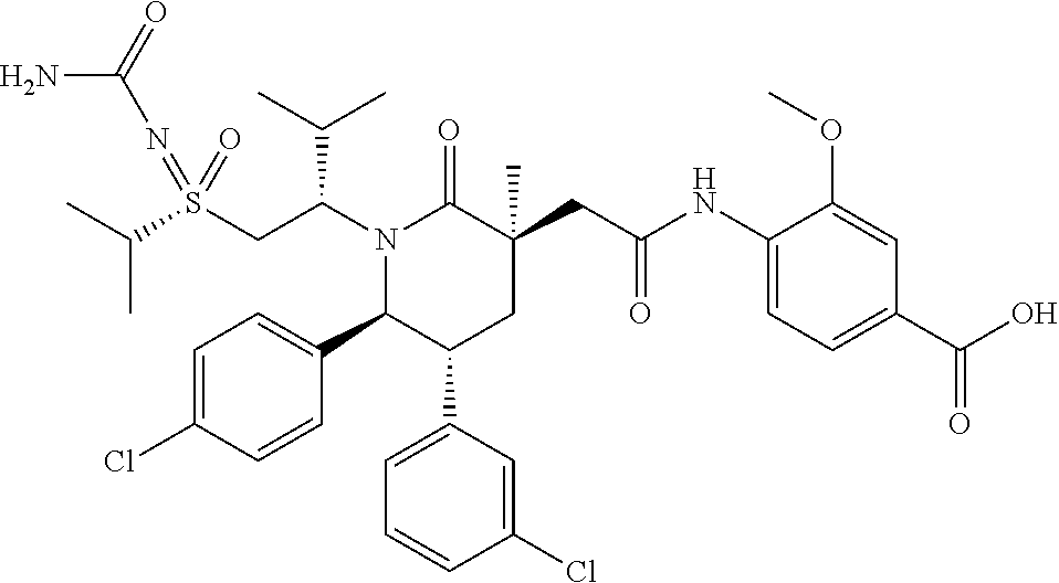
C(C)(C)S(CC(N1C(=O)C(CC(NC2=CC=C(C(O)=O)C=C2OC)=O)(C)CC(C2=CC=CC(Cl)=C2)C1C1=CC=C(Cl)C=C1)C(C)C)(=NC(N)=O)=O
